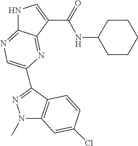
N1C2=NC=C(C3=NN(C)C4=C3C=CC(Cl)=C4)N=C2C(C(=O)NC2CCCCC2)=C1
